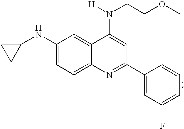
N(C1=CC=C2C(=C1)C(N([H])CCOC)=CC(C1=CC(F)=CC=C1)=N2)C1CC1
